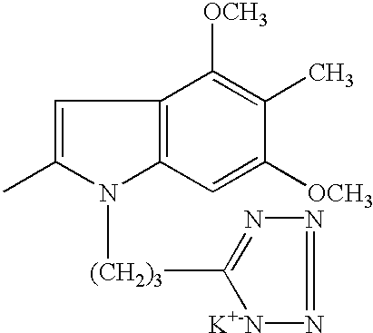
C1=C(C)N([(CH2)3]C2=NN=N[K+-N]2)C2=C1C([OCH3])=C(C)C([OCH3])=C2
